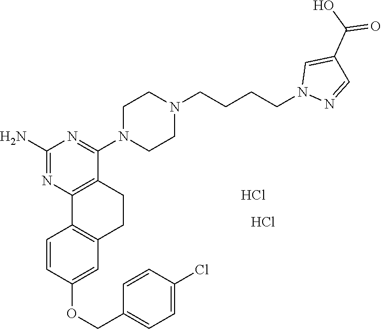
C1(N)=NC2=C(C(N3CCN(CCCCN4N=CC(C(O)=O)=C4)CC3)=N1)CCC1=C2C=CC(OCC2=CC=C(Cl)C=C2)=C1.Cl.Cl
